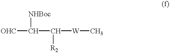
[OHC]C(C([W]C)[R2])[NHBoc]
